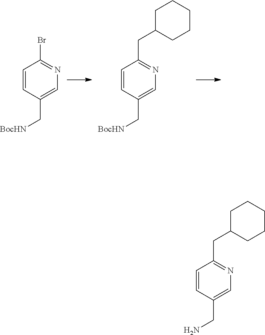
C1=CC(C[BocHN])=CN=C1Br.C1=CC(C[BocHN])=CN=C1CC1CCCCC1.C1=CC(CN)=CN=C1CC1CCCCC1
